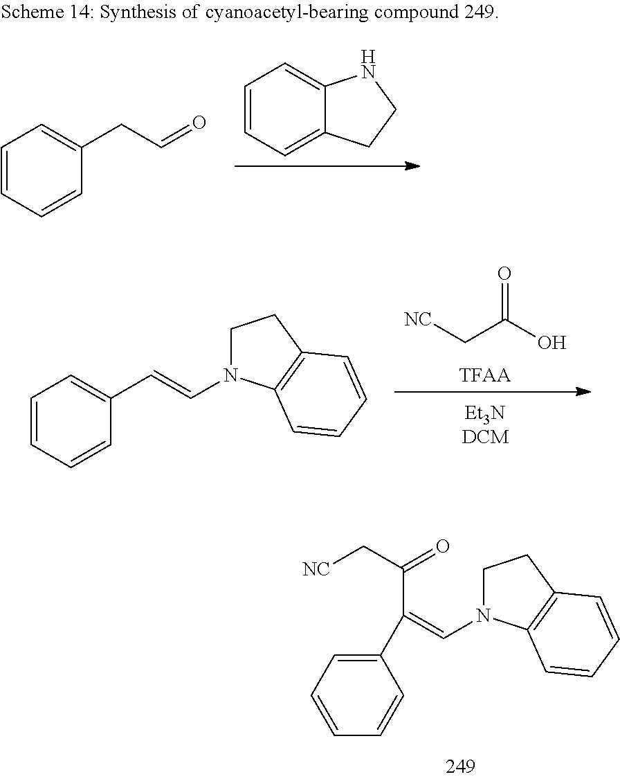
C1=CC=C2C(=C1)NCC2.C1=CC=CC(CC=O)=C1.[NC]CC(O)=O.[TFAA].C1N(C=CC2=CC=CC=C2)C2=C(C1)C=CC=C2.C1N(C=C(C2=CC=CC=C2)C(C[NC])=O)C2=C(C1)C=CC=C2
